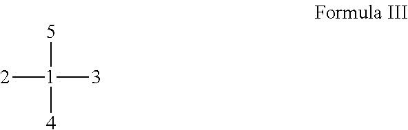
[5][1]([4])([3])[2]
